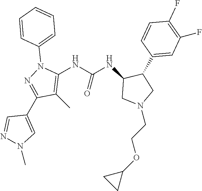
C1(C)=C(NC(NC2CN(CCOC3CC3)CC2C2=CC(F)=C(F)C=C2)=O)N(C2=CC=CC=C2)N=C1C1=CN(C)N=C1
